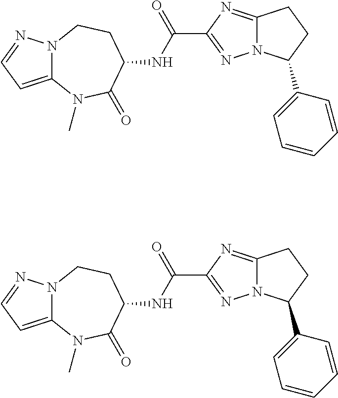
C12=CC=NN1CCC(NC(C1=NN3C(=N1)CCC3C1=CC=CC=C1)=O)C(=O)N2C.C12=CC=NN1CCC(NC(C1=NN3C(=N1)CCC3C1=CC=CC=C1)=O)C(=O)N2C
